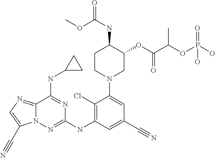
C12=NC=C(C#N)N1N=C(NC1=C(Cl)C(N3CC(OC(C(OP(O)(=O)O)C)=O)C(NC(=O)OC)CC3)=CC(C#N)=C1)N=C2NC1CC1
